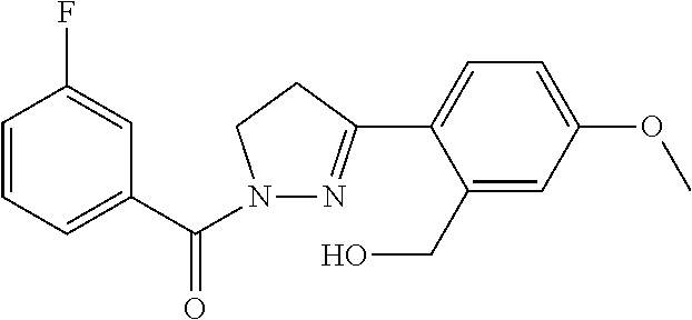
C1=CC=C(C(N2N=C(C3=CC=C(OC)C=C3CO)CC2)=O)C=C1F
